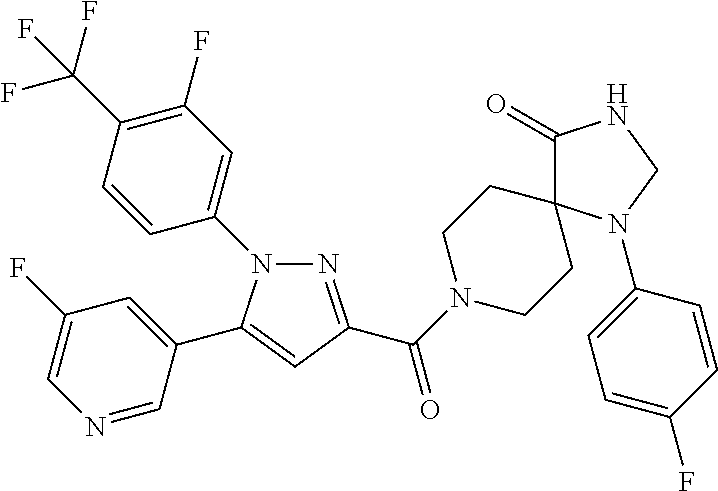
N1=C(C(=O)N2CCC3(CC2)C(=O)NCN3C2=CC=C(F)C=C2)C=C(C2=CC(F)=CN=C2)N1C1=CC(F)=C(C(F)(F)F)C=C1
